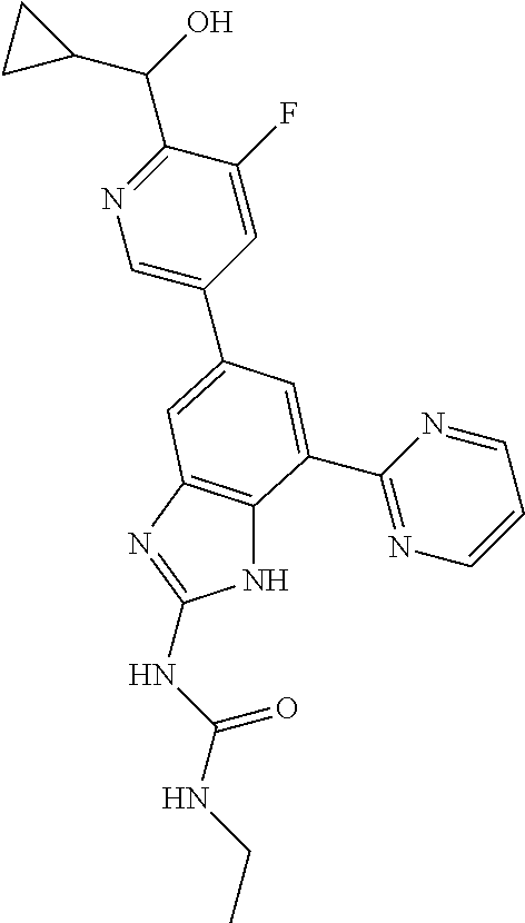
N1C2=C(N=C1NC(NCC)=O)C=C(C1=CN=C(C(O)C3CC3)C(F)=C1)C=C2C1=NC=CC=N1
